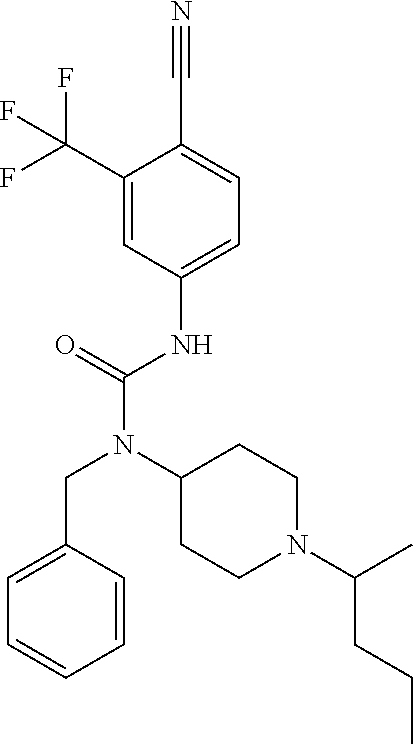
C1=C(CN(C(NC2=CC=C(C#N)C(C(F)(F)F)=C2)=O)C2CCN(C(CCC)C)CC2)C=CC=C1
